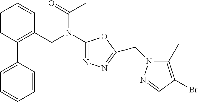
C1=CC(C2=CC=CC=C2)=C(CN(C2=NN=C(CN3C(C)=C(Br)C(C)=N3)O2)C(C)=O)C=C1
